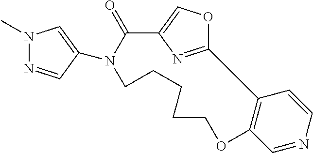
N1(C)N=CC(N2C(=O)C3=COC(=N3)C3=C(C=NC=C3)OCCCCC2)=C1
